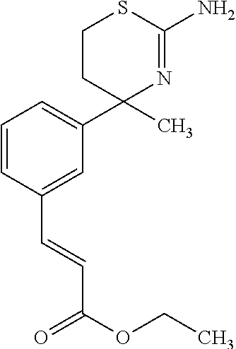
C1(C)(C2=CC=CC(C=CC(OCC)=O)=C2)N=C(N)SCC1
